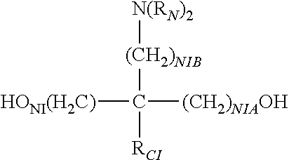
[HONI(H2C)]C([(CH2)NIAOH])([(CH2)NIB][N(RN)2])[RCI]
